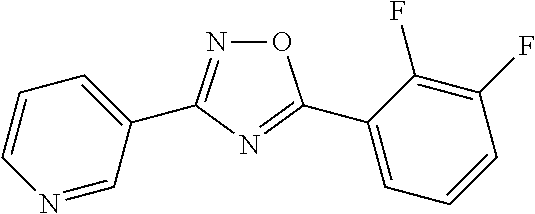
O1N=C(C2=CC=CN=C2)N=C1C1=CC=CC(F)=C1F
